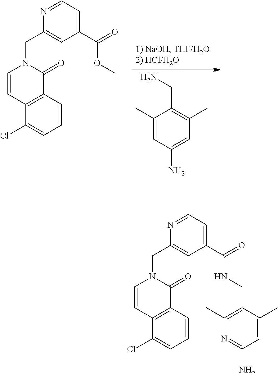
C1(C)=CC(N)=CC(C)=C1CN.C1(Cl)=CC=CC2=C1C=CN(CC1=CC(C(=O)OC)=CC=N1)C2=O.C1(Cl)=CC=CC2=C1C=CN(CC1=CC(C(=O)NCC3=C(C)N=C(N)C=C3C)=CC=N1)C2=O
